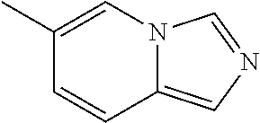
C1=CC2=CN=CN2C=C1C
